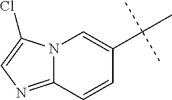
N12C(=NC=C1Cl)C=CC(C(C)(C)C)=C2
